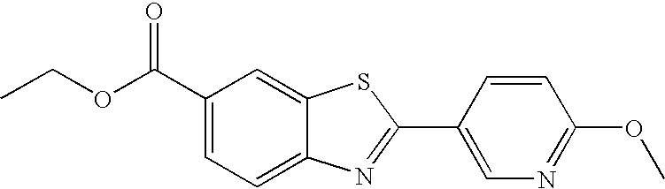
C1(C(OCC)=O)=CC=C2C(=C1)SC(C1=CN=C(OC)C=C1)=N2
